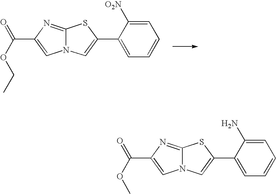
C12=NC(C(=O)OCC)=CN1C=C(C1=CC=CC=C1[O2N])S2.C12=NC(C(=O)OC)=CN1C=C(C1=CC=CC=C1N)S2
